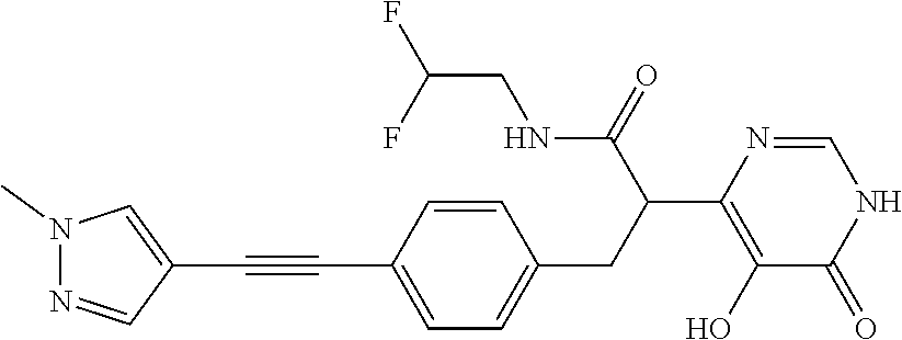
C1(C#CC2=CN(C)N=C2)=CC=C(CC(C2=C(O)C(=O)NC=N2)C(NCC(F)F)=O)C=C1
